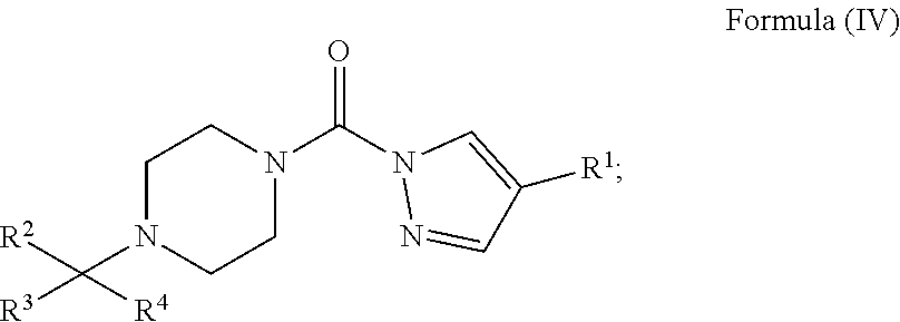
C1N(C([R2])([R4])[R3])CCN(C(=O)N2N=CC([R1])=C2)C1
